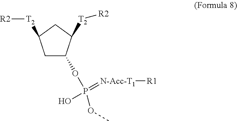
C1C(OP(O)(OC)=[N-Acc-T1][R1])C([T2][R2])CC1[T2][R2]
